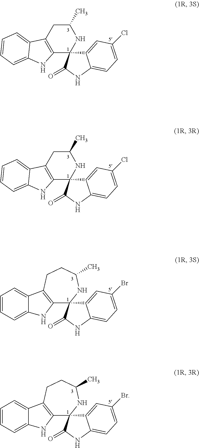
C12=CC(Cl)=CC=C1NC(=O)C21C2=C(CC(C)N1)C1=CC=CC=C1N2.C12=CC(Cl)=CC=C1NC(=O)C21C2=C(CC(C)N1)C1=CC=CC=C1N2.C12=C(CCC(C)NC13C1=CC(Br)=CC=C1NC3=O)C1=CC=CC=C1N2.C12=C(CCC(C)NC13C1=CC(Br)=CC=C1NC3=O)C1=CC=CC=C1N2
